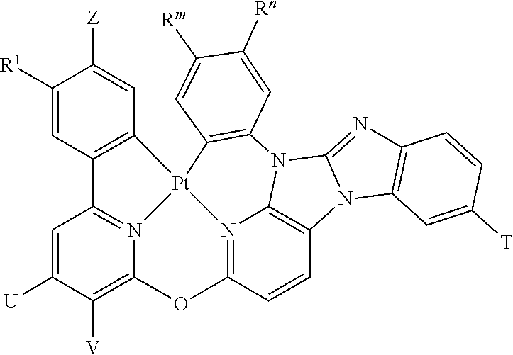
C1([R1])=CC2=C(C=C1[Z])[Pt]13N4=C2C=C([U])C([V])=C4OC2=N1C1=C(C=C2)N2C(=NC4=C2C=C([T])C=C4)N1C1=C3C=C([Rm])C([Rn])=C1
